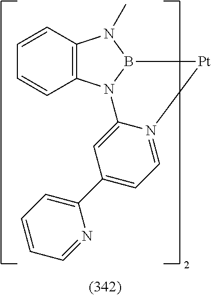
C12=C(N3B(N1C)[Pt]N1=CC=C(C4=CC=CC=N4)C=C31)C=CC=C2
